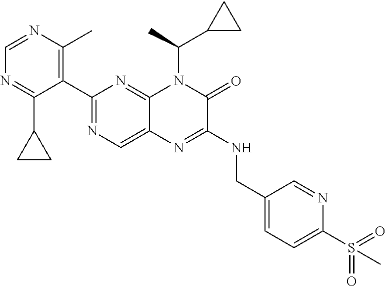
C1(C2=NC=C3C(=N2)N(C(C)C2CC2)C(=O)C(NCC2=CC=C(S(=O)(=O)C)N=C2)=N3)=C(C)N=CN=C1C1CC1
